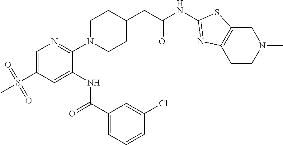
C1=C(S(=O)(=O)C)C=C(NC(C2=CC=CC(Cl)=C2)=O)C(N2CCC(CC(NC3=NC4=C(CN(C)CC4)S3)=O)CC2)=N1
